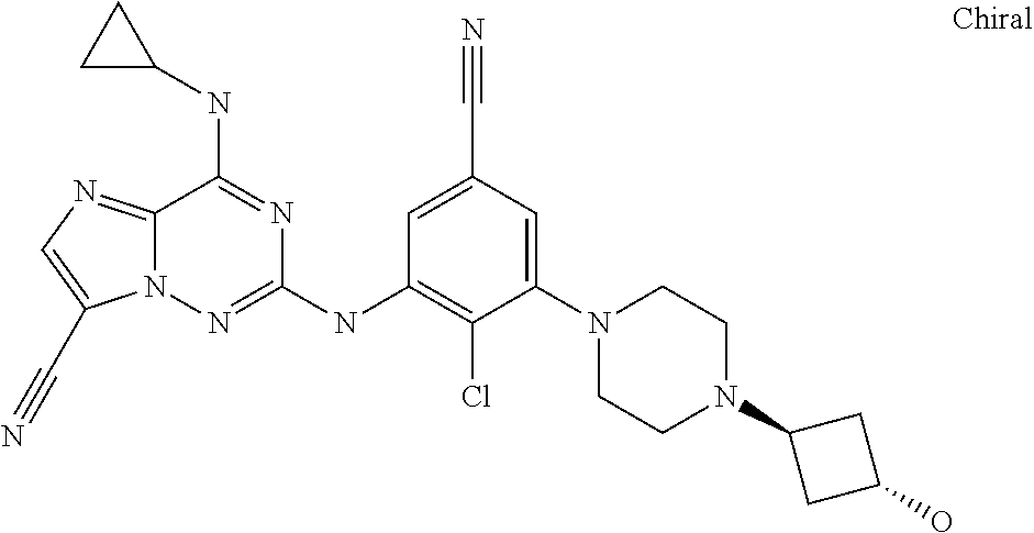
C1=C(C#N)C=C(N2CCN(C3CC(O)C3)CC2)C(Cl)=C1NC1=NN2C(=NC=C2C#N)C(NC2CC2)=N1
